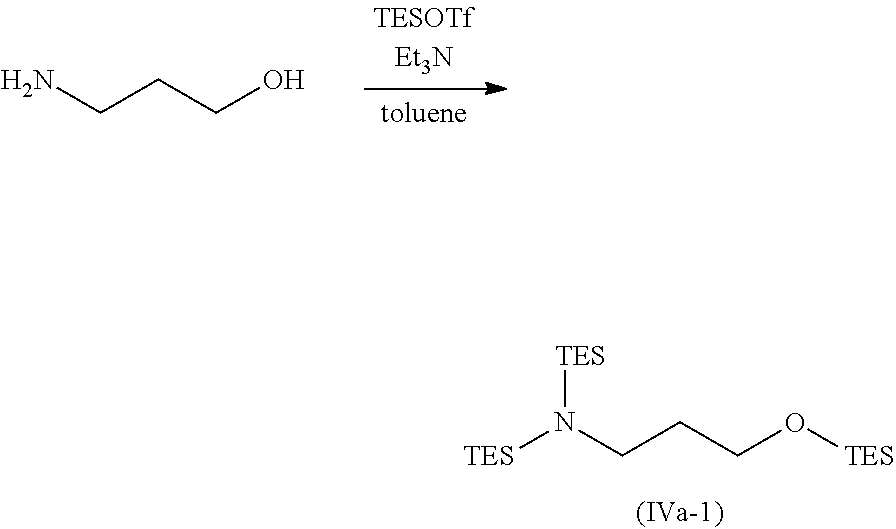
NCCCO.[TES]N(CCCO[TES])[TES]
